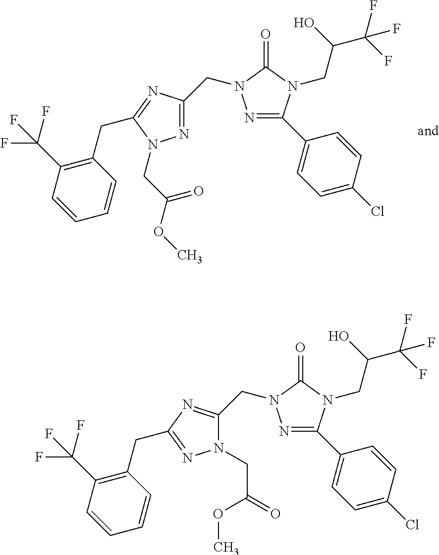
N1=C(C2=CC=C(Cl)C=C2)N(CC(C(F)(F)F)O)C(=O)N1CC1=NN(CC(=O)OC)C(CC2=C(C(F)(F)F)C=CC=C2)=N1.N1=C(C2=CC=C(Cl)C=C2)N(CC(C(F)(F)F)O)C(=O)N1CC1=NC(CC2=C(C(F)(F)F)C=CC=C2)=NN1CC(=O)OC
